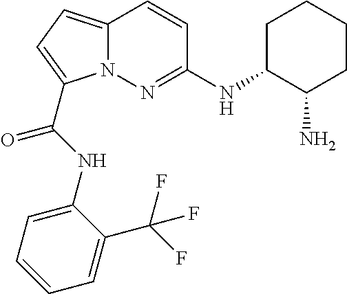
C1(NC(=O)C2=CC=C3N2N=C(NC2CCCCC2N)C=C3)=CC=CC=C1C(F)(F)F
